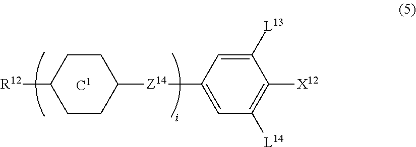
C1([L13])=CC([Z14]C2CCC([R12])CC2)=CC([L14])=C1[X12]
